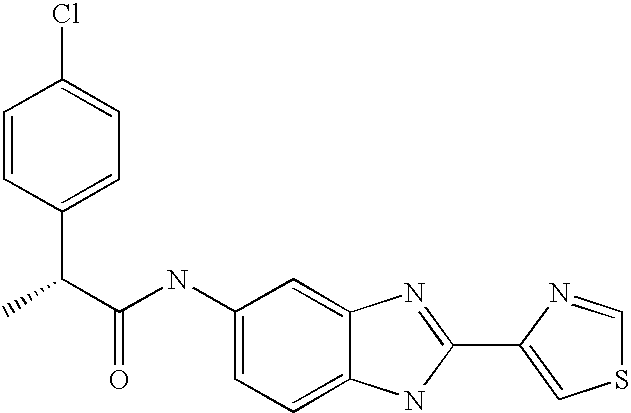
C1=C2C(=CC=C1NC(C(C1=CC=C(Cl)C=C1)C)=O)NC(C1=CSC=N1)=N2
